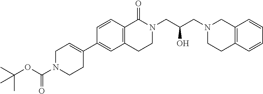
C1=CC2=C(C=C1C1=CCN(C(OC(C)(C)C)=O)CC1)CCN(CC(CN1CCC3=C(C1)C=CC=C3)O)C2=O
